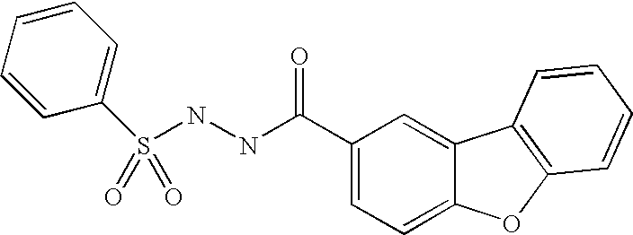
C1(C(NNS(C2=CC=CC=C2)(=O)=O)=O)=CC=C2C(=C1)C1=C(O2)C=CC=C1
